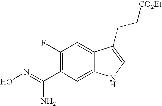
C1(F)=C(C(=NO)N)C=C2C(=C1)C(CC[CO2Et])=CN2
